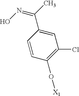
C1=CC(O[X1])=C(Cl)C=C1C(C)=NO
